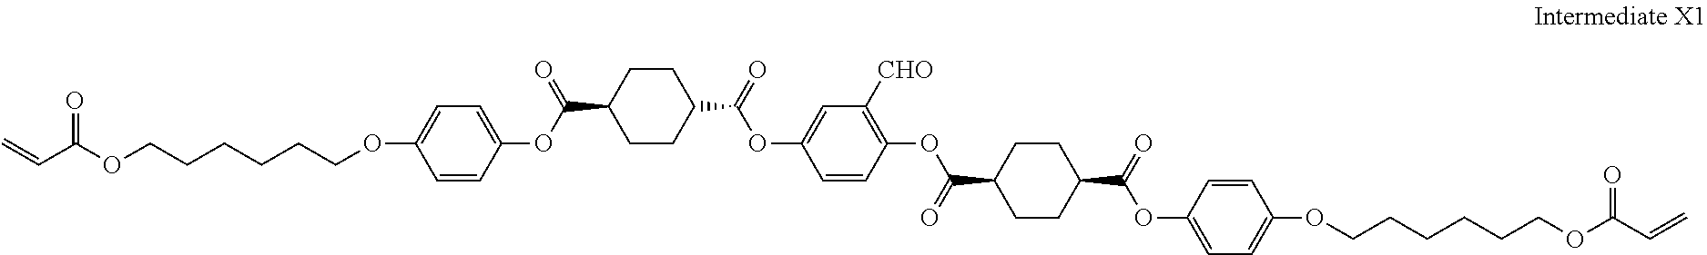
C=CC(OCCCCCCOC1=CC=C(OC(=O)C2CCC(C(OC3=CC([CHO])=C(OC(=O)C4CCC(C(=O)OC5=CC=C(OCCCCCCOC(C=C)=O)C=C5)CC4)C=C3)=O)CC2)C=C1)=O
